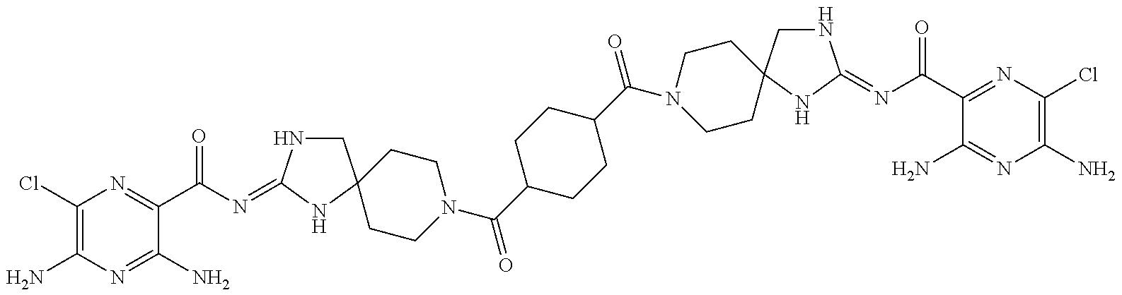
C1(Cl)=C(N)N=C(N)C(C(N=C2NCC3(N2)CCN(C(C2CCC(C(N4CCC5(CC4)CNC(=NC(C4=NC(Cl)=C(N)N=C4N)=O)N5)=O)CC2)=O)CC3)=O)=N1
